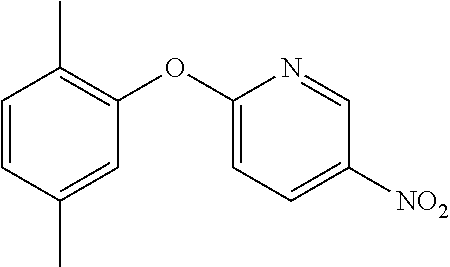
C1=C(OC2=C(C)C=CC(C)=C2)N=CC([NO2])=C1
